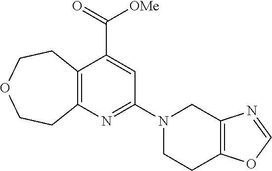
C12=C(N=C(N3CCC4=C(C3)N=CO4)C=C1C(=O)[OMe])CCOCC2
